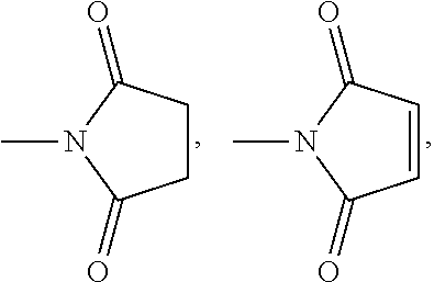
C1CC(=O)N(C)C1=O.C1=CC(=O)N(C)C1=O
